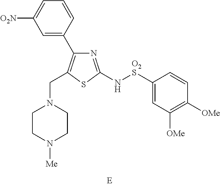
C1=CC(C2=C(CN3CCN([Me])CC3)SC(N[O2S]C3=CC([OMe])=C([OMe])C=C3)=N2)=CC([O2N])=C1
